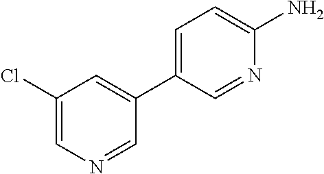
C1(Cl)=CN=CC(C2=CC=C(N)N=C2)=C1
